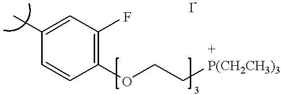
C1(C)=CC(F)=C(OCC[P(CH2CH3)3])C=C1
